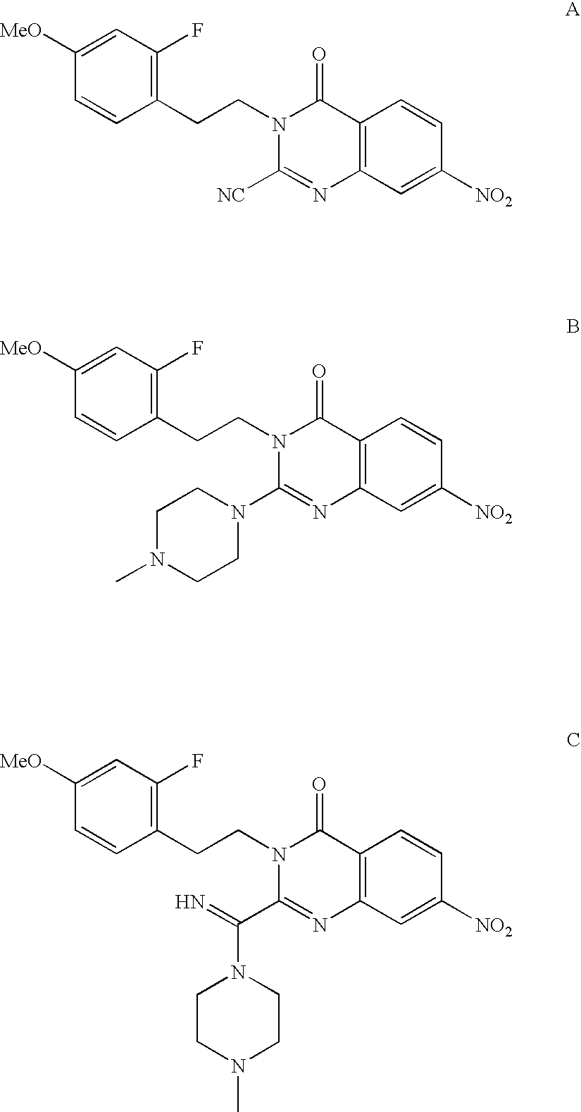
C1(CCN2C([NC])=NC3=C(C2=O)C=CC([NO2])=C3)=C(F)C=C([MeO])C=C1.C1(CCN2C(N3CCN(C)CC3)=NC3=C(C2=O)C=CC([NO2])=C3)=C(F)C=C([MeO])C=C1.C1(CCN2C(C(=N)N3CCN(C)CC3)=NC3=C(C2=O)C=CC([NO2])=C3)=C(F)C=C([MeO])C=C1
